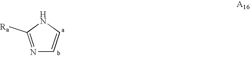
N1=C([Ra])NC=C1
